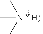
C[N    H)](C)C
